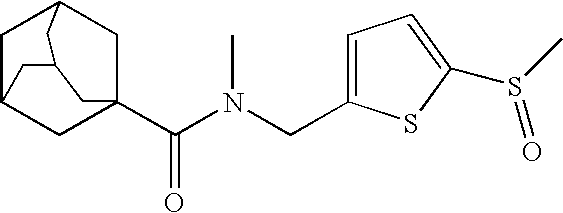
C1C2CC3(C(N(CC4=CC=C(S(C)=O)S4)C)=O)CC1CC(C2)C3
